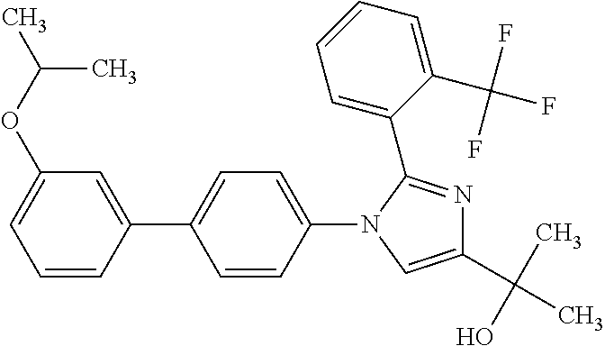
C1=CC(C2=CC=C(N3C=C(C(C)(O)C)N=C3C3=CC=CC=C3C(F)(F)F)C=C2)=CC(OC(C)C)=C1
